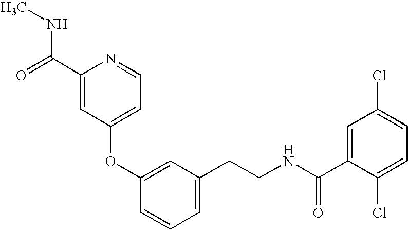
C1(OC2=CC(CCNC(=O)C3=CC(Cl)=CC=C3Cl)=CC=C2)=CC=NC(C(NC)=O)=C1
